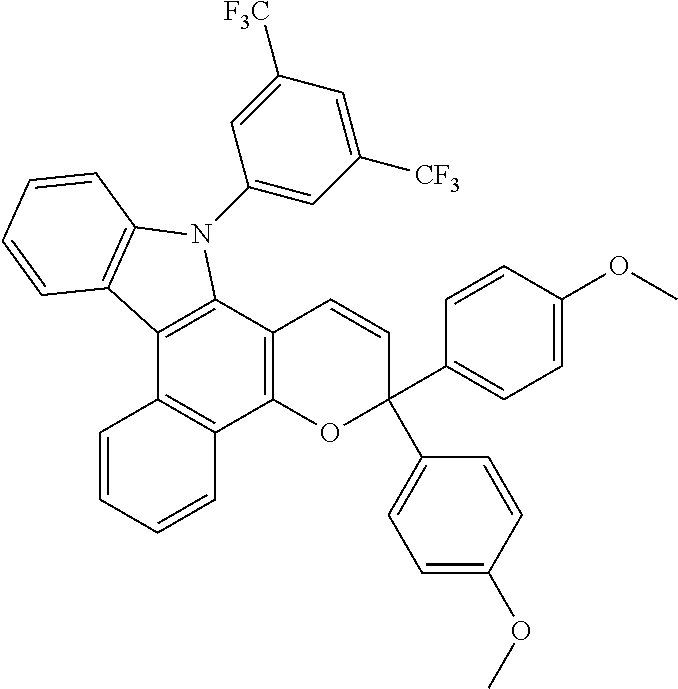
C12=C(C3=C(C4=C1C=CC=C4)OC(C1=CC=C(OC)C=C1)(C1=CC=C(OC)C=C1)C=C3)N(C1=CC([CF3])=CC([F3C])=C1)C1=C2C=CC=C1
